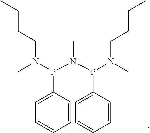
CN(P(N(P(N(C)CCCC)C1=CC=CC=C1)C)C1=CC=CC=C1)CCCC
